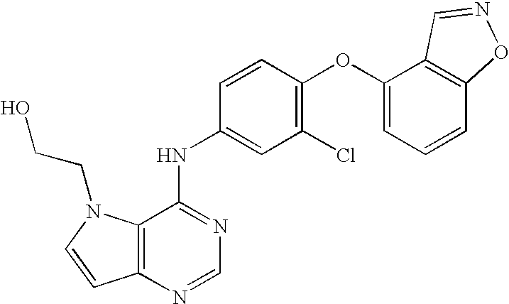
C12=C(N=CN=C1NC1=CC(Cl)=C(OC3=CC=CC4=C3C=NO4)C=C1)C=CN2CCO
